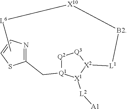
C(C1=NC=CS1)[Q1]1[Q2][Q3][X2]([L1][B2][X10][L6]C)[X1]1[L2][A1]
